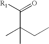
C(C(CC)(C)C)([R1])=O
